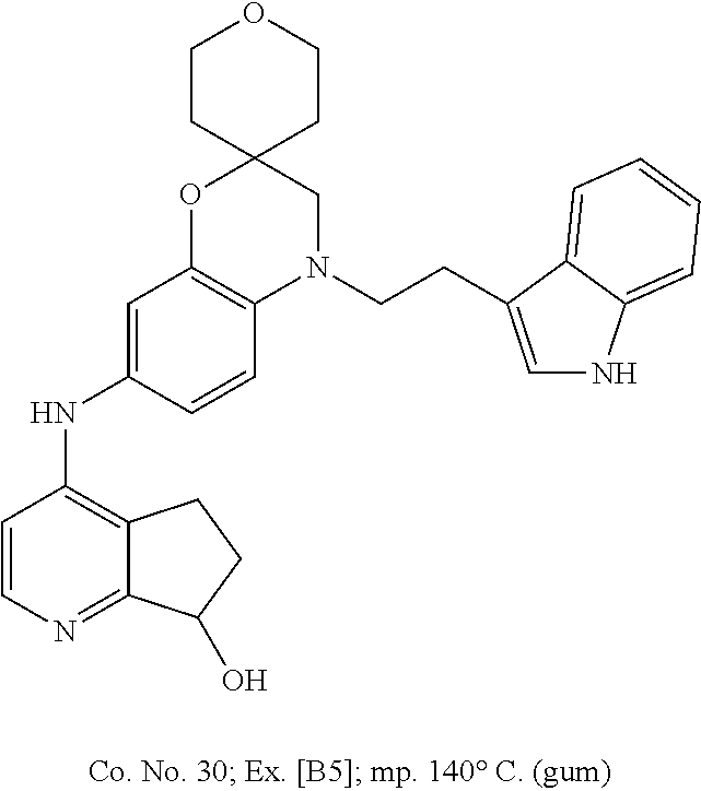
C1=CN=C2C(=C1NC1=CC3=C(C=C1)N(CCC1=CNC4=CC=CC=C41)CC1(O3)CCOCC1)CCC2O
